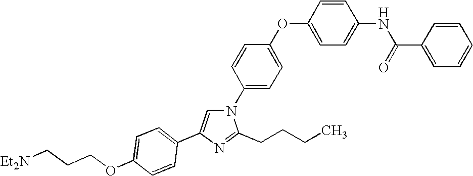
N1(C2=CC=C(OC3=CC=C(NC(C4=CC=CC=C4)=O)C=C3)C=C2)C=C(C2=CC=C(OCCC[Et2N])C=C2)N=C1CCCC
